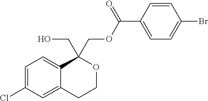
C1=C(Cl)C=C2C(=C1)C(CO)(COC(=O)C1=CC=C(Br)C=C1)OCC2
